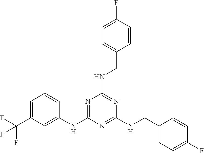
N1=C(NC2=CC(C(F)(F)F)=CC=C2)N=C(NCC2=CC=C(F)C=C2)N=C1NCC1=CC=C(F)C=C1
